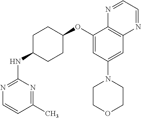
C1(OC2CCC(NC3=NC=CC(C)=N3)CC2)=CC(N2CCOCC2)=CC2=C1N=CC=N2
